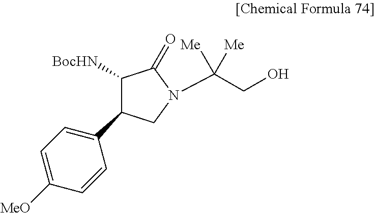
C1([BocHN])C(C2=CC=C([MeO])C=C2)CN(C(CO)([Me])[Me])C1=O
